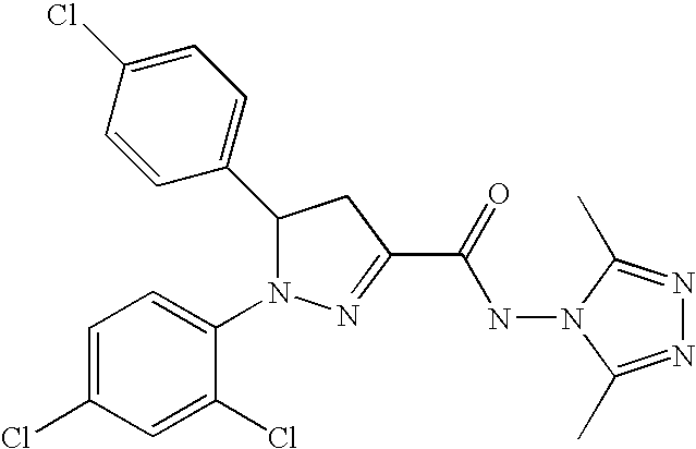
C1(C2N(C3=CC=C(Cl)C=C3Cl)N=C(C(=O)NN3C(C)=NN=C3C)C2)=CC=C(Cl)C=C1
